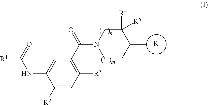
C1([R4])([R5])CN(C(C2=C([R3])C=C([R2])C(NC([R1])=O)=C2)=O)CCC1C.[R]
